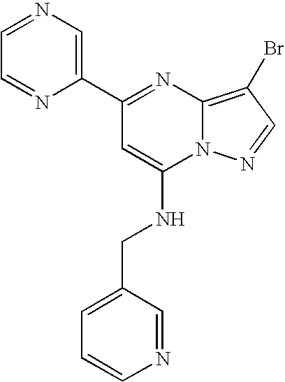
C1=NC=C(C2=NC3=C(Br)C=NN3C(NCC3=CC=CN=C3)=C2)N=C1
